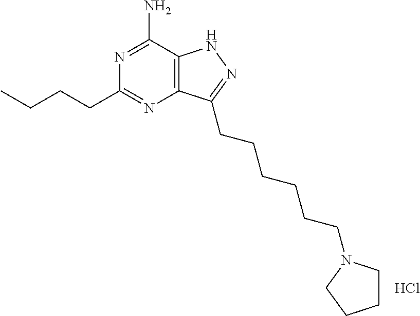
C12=C(C(N)=NC(CCCC)=N1)NN=C2CCCCCCN1CCCC1.Cl
